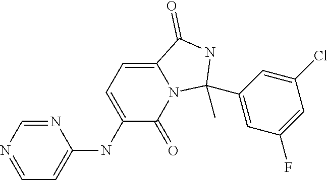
N1=CN=CC=C1NC1=CC=C2N(C1=O)C(C)(C1=CC(F)=CC(Cl)=C1)NC2=O
